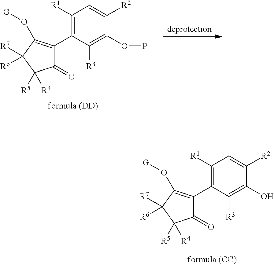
C1([R1])=C(C2=C(O[G])C([R7])([R6])C([R4])([R5])C2=O)C([R3])=C(OP)C([R2])=C1.C1([R1])=C(C2=C(O[G])C([R7])([R6])C([R4])([R5])C2=O)C([R3])=C(O)C([R2])=C1
